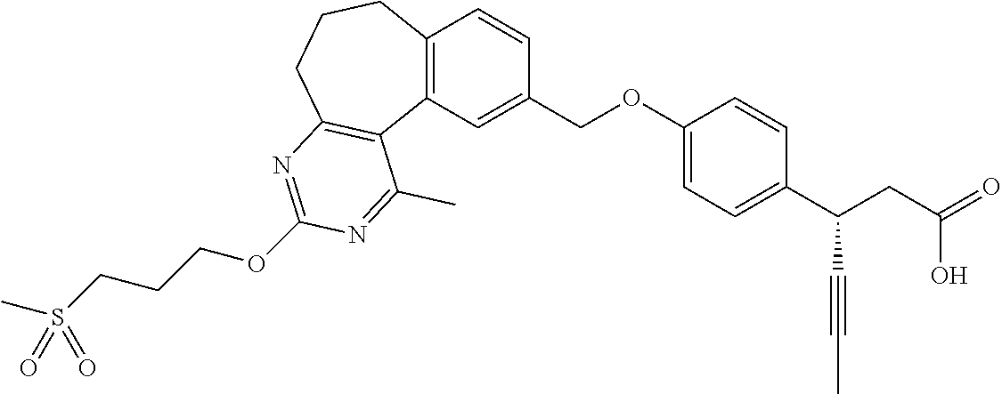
O(C1=NC2=C(C3=C(C=CC(COC4=CC=C(C(CC(=O)O)C#CC)C=C4)=C3)CCC2)C(C)=N1)CCCS(C)(=O)=O
